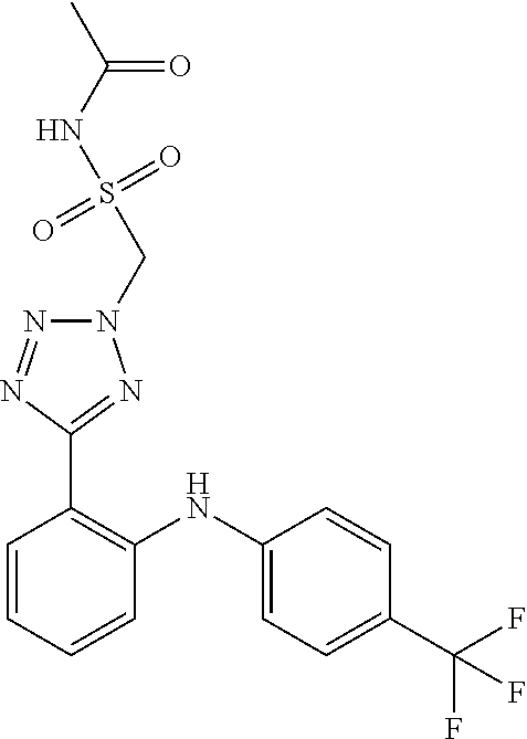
C1=CC(C(F)(F)F)=CC=C1NC1=C(C2=NN(CS(NC(C)=O)(=O)=O)N=N2)C=CC=C1
